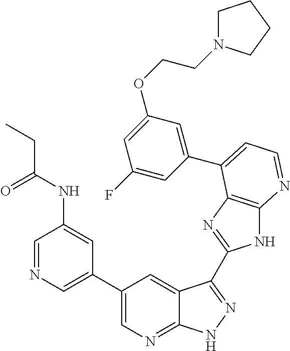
C1(C2=CN=CC(NC(=O)CC)=C2)=CN=C2C(=C1)C(C1=NC3=C(N1)N=CC=C3C1=CC(OCCN3CCCC3)=CC(F)=C1)=NN2
